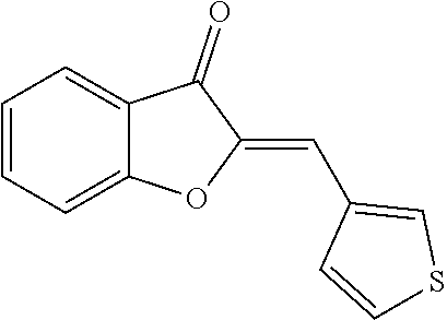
C1=CC=C2C(=C1)C(=O)C(=CC1=CSC=C1)O2
